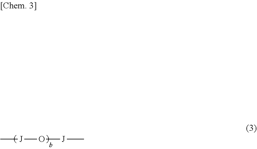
C[J]O[J]C
